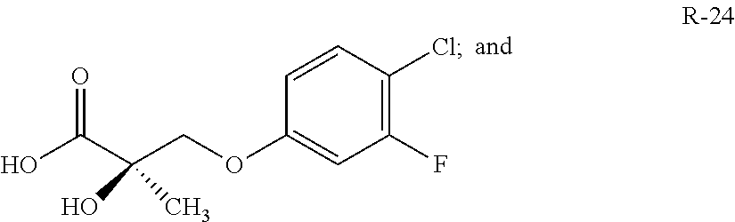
O=C(C(COC1=CC(F)=C(Cl)C=C1)(O)C)O
